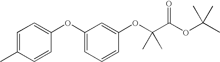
C1(C)=CC=C(OC2=CC=CC(OC(C(OC(C)(C)C)=O)(C)C)=C2)C=C1
